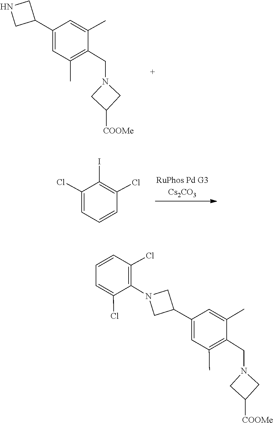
C1(C2CNC2)=CC(C)=C(CN2CC([COOMe])C2)C(C)=C1.C1(I)=C(Cl)C=CC=C1Cl.C1=C(C)C(CN2CC([COOMe])C2)=C(C)C=C1C1CN(C2=C(Cl)C=CC=C2Cl)C1
